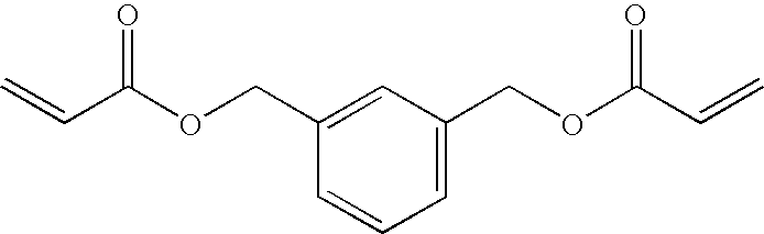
C1=C(COC(C=C)=O)C=C(COC(C=C)=O)C=C1
